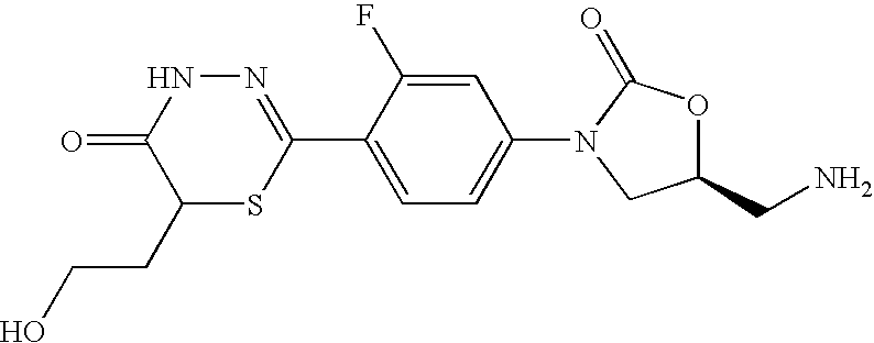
N1=C(C2=CC=C(N3CC(CN)OC3=O)C=C2F)SC(CCO)C(=O)N1
